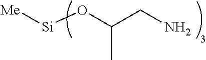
[Si](OC(CN)C)[Me]
